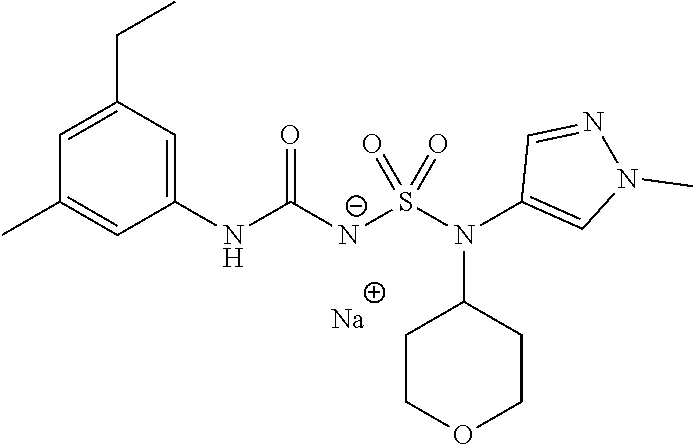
[Na].C1(NC([N-]S(N(C2=CN(C)N=C2)C2CCOCC2)(=O)=O)=O)=CC(CC)=CC(C)=C1
